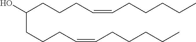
CCCCCC=CCCCC(O)CCCC=CCCCCC
